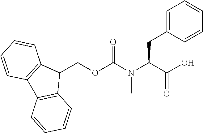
C1(COC(N(C(C(O)=O)CC2=CC=CC=C2)C)=O)C2=C(C3=C1C=CC=C3)C=CC=C2
